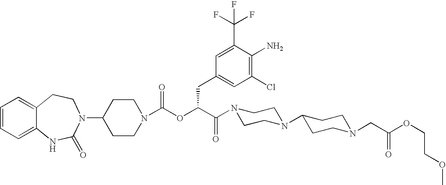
C1=CC=C2C(=C1)CCN(C1CCN(C(OC(C(N3CCN(C4CCN(CC(OCCOC)=O)CC4)CC3)=O)CC3=CC(Cl)=C(N)C(C(F)(F)F)=C3)=O)CC1)C(=O)N2
